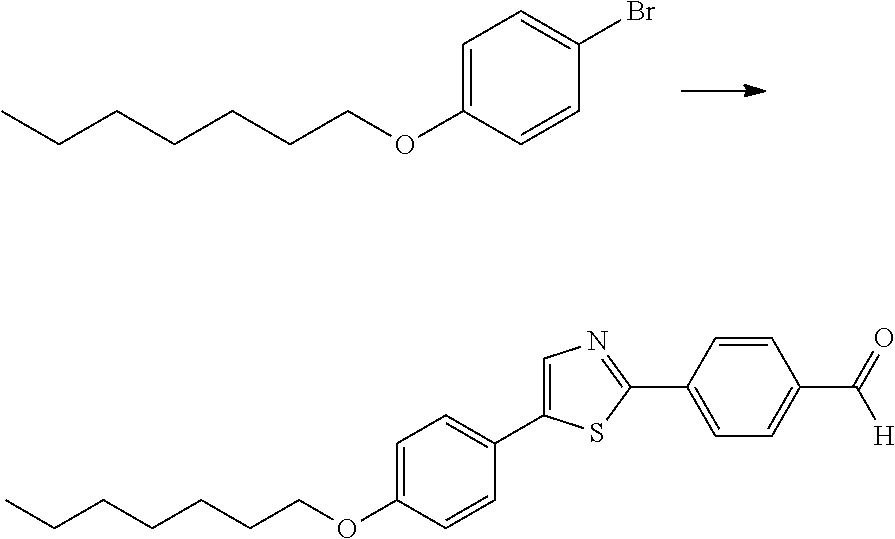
CCCCCCCOC1=CC=C(Br)C=C1.CCCCCCCOC1=CC=C(C2=CN=C(C3=CC=C(C(=O)[H])C=C3)S2)C=C1
